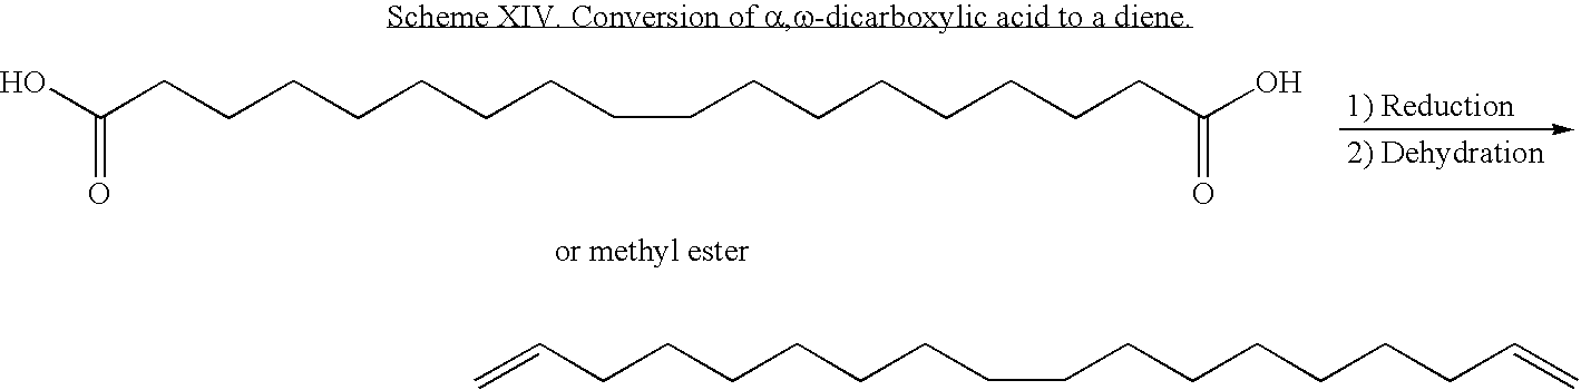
OC(CCCCCCCCCCCCCCCCC(O)=O)=O.C=CCCCCCCCCCCCCCCC=C
